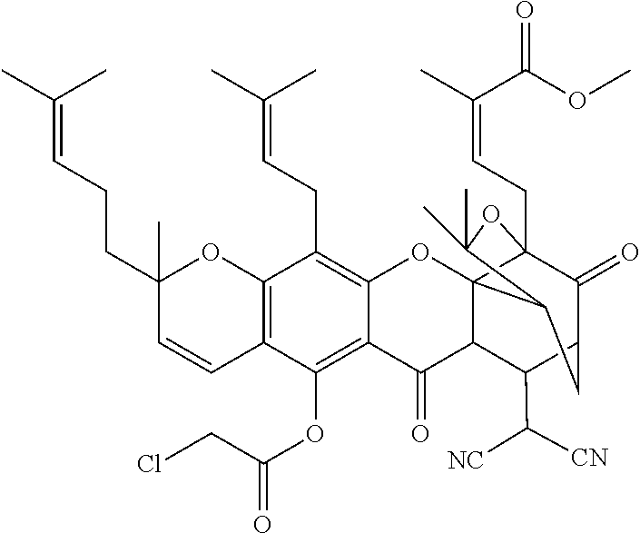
C12=C(C=CC(CCC=C(C)C)(C)O1)C(OC(CCl)=O)=C1C(=C2CC=C(C)C)OC23C4(CC=C(C)C(OC)=O)C(=O)C(CC2C(C)(C)O4)C(C([NC])[CN])C3C1=O
